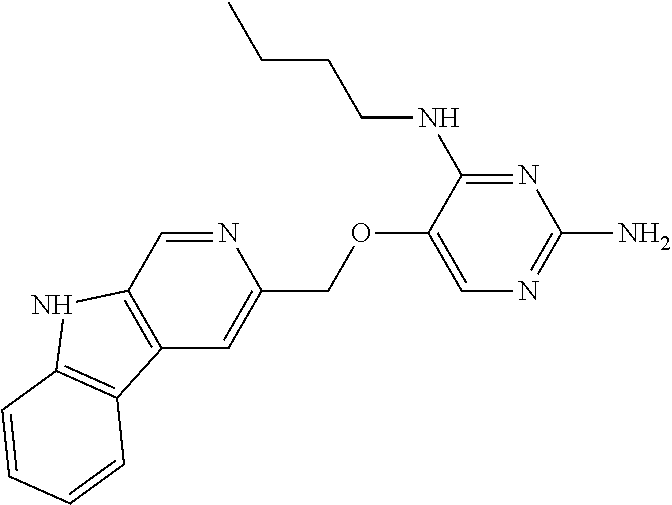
N1=C(NCCCC)C(OCC2=CC3=C(C=N2)NC2=C3C=CC=C2)=CN=C1N
